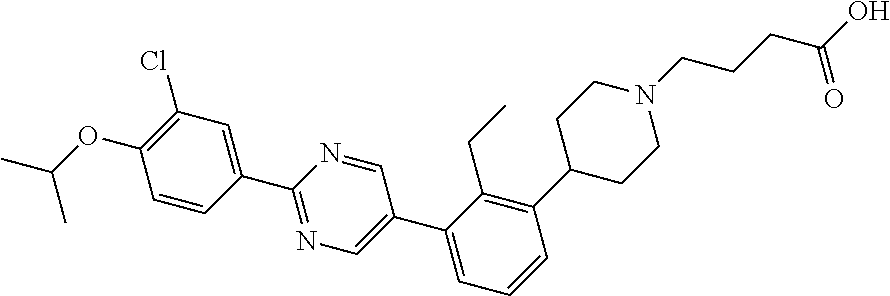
C1=CC(C2=NC=C(C3=CC=CC(C4CCN(CCCC(O)=O)CC4)=C3CC)C=N2)=CC(Cl)=C1OC(C)C
